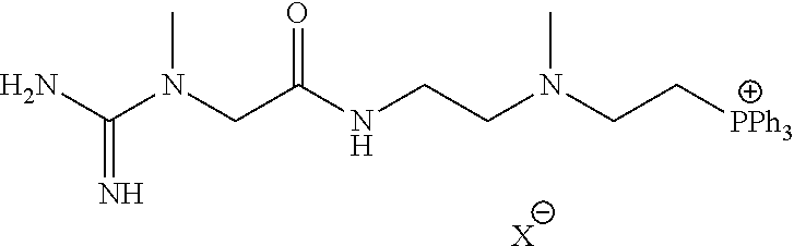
CN(CC(NCCN(CC[PPh3])C)=O)C(N)=N.[X]
